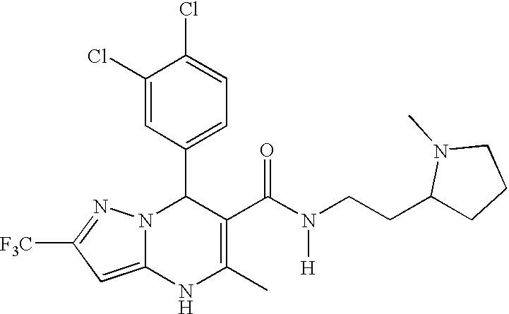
C1(Cl)=CC(C2N3C(=CC([F3C])=N3)NC(C)=C2C(N(CCC2CCCN2C)[H])=O)=CC=C1Cl
